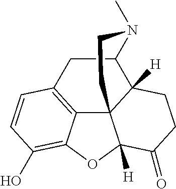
C123C4=C5C=CC(O)=C4OC1([H])C(=O)CCC2([H])C(C5)N(C)CC3
